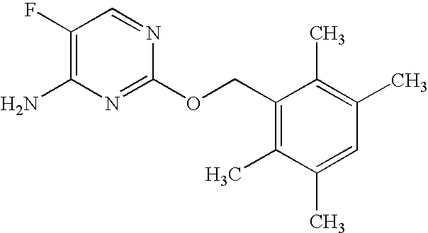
C1(F)=C(N)N=C(OCC2=C(C)C(C)=CC(C)=C2C)N=C1
